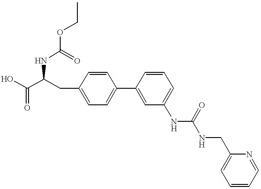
N(C(C(O)=O)CC1=CC=C(C2=CC(NC(=O)NCC3=CC=CC=N3)=CC=C2)C=C1)C(=O)OCC
